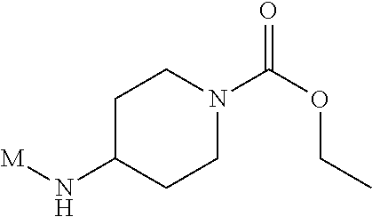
C1C(N[M])CCN(C(OCC)=O)C1
